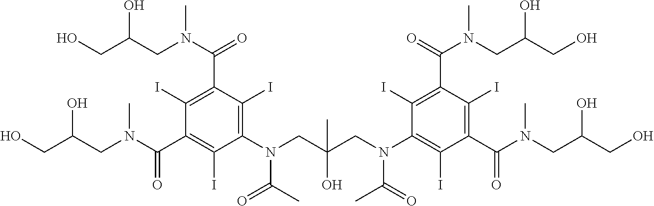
C1(I)=C(C(N(CC(CO)O)C)=O)C(I)=C(N(CC(CN(C2=C(I)C(C(=O)N(CC(CO)O)C)=C(I)C(C(N(CC(CO)O)C)=O)=C2I)C(=O)C)(O)C)C(C)=O)C(I)=C1C(N(CC(CO)O)C)=O
